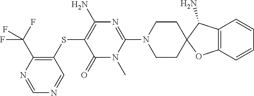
C1(N2CCC3(CC2)OC2=C(C3N)C=CC=C2)=NC(N)=C(SC2=C(C(F)(F)F)N=CN=C2)C(=O)N1C
